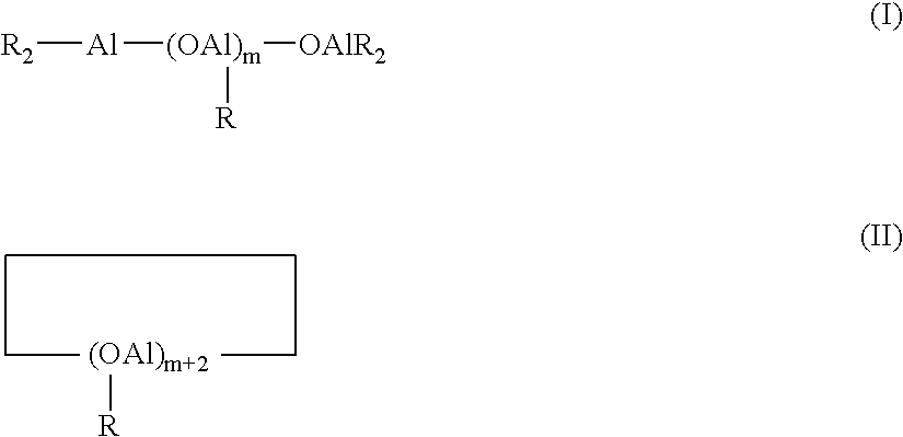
[(OAl)m+2][R].[R2][Al][(OAl)m]([OAlR2])[R]
